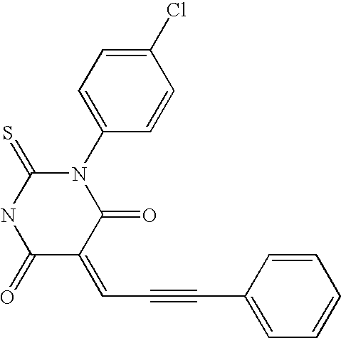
ClC1=CC=C(N2C(=O)C(=CC#CC3=CC=CC=C3)C(=O)NC2=S)C=C1
